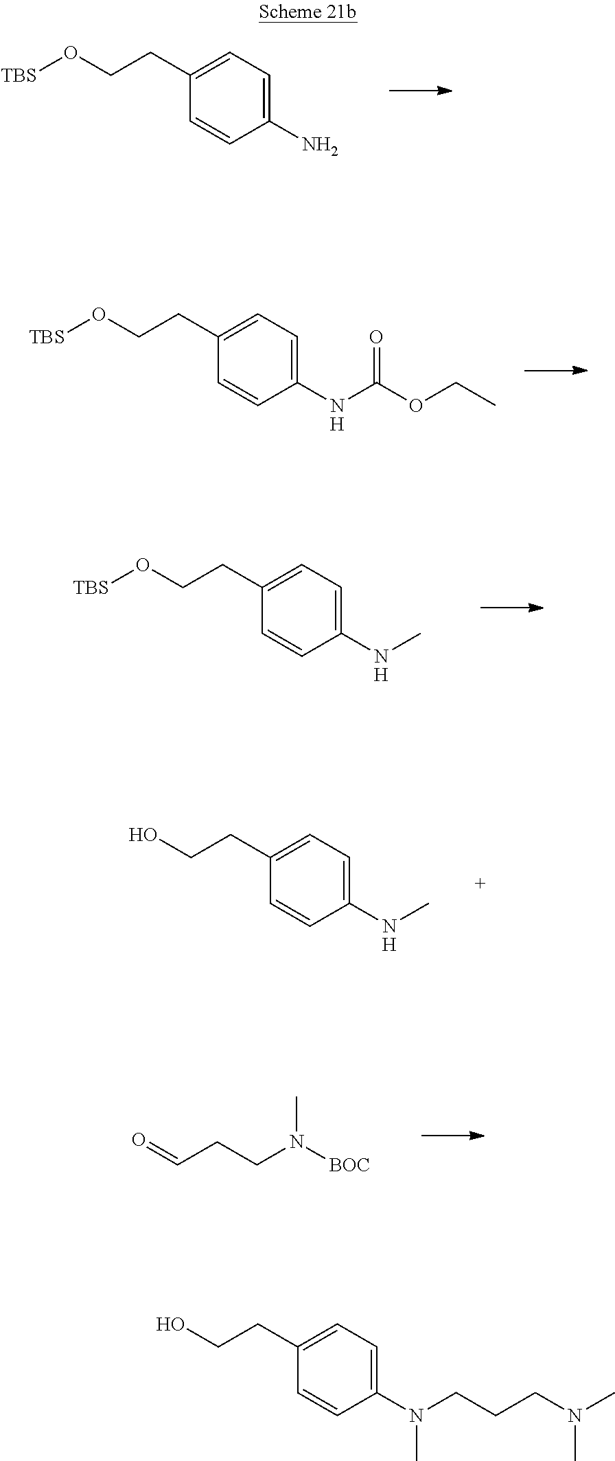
C1=CC(N)=CC=C1CCO[TBS].C1=CC(NC(OCC)=O)=CC=C1CCO[TBS].[H].C1=CC(NC)=CC=C1CCO[TBS].[H].C1=CC(NC)=CC=C1CCO.[H].O=CCCN([BOC])C.C1=CC(N(C)CCCN(C)C)=CC=C1CCO
